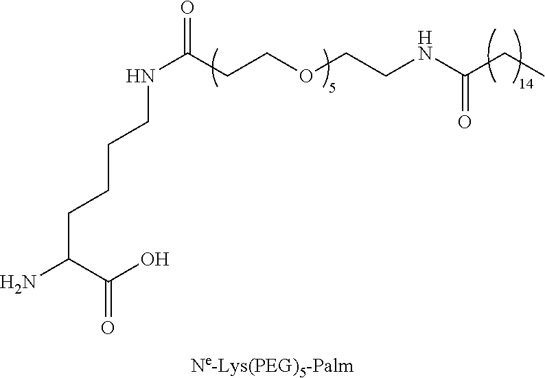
NC(C(O)=O)CCCCNC(=O)CCOCCNC(CC)=O
